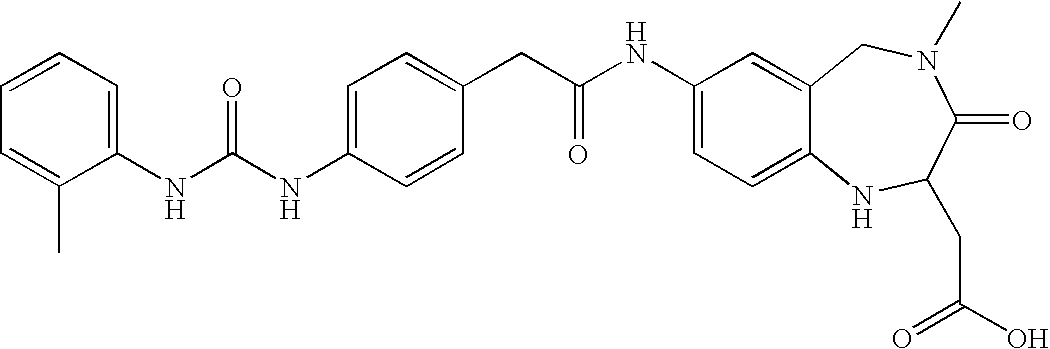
C1(NC(NC2=CC=C(CC(NC3=CC=C4C(=C3)CN(C)C(=O)C(CC(O)=O)N4)=O)C=C2)=O)=CC=CC=C1C
